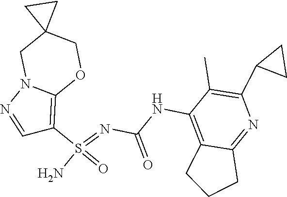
C(NC1=C2C(=NC(C3CC3)=C1C)CCC2)(N=S(N)(=O)C1=C2N(N=C1)CC1(CO2)CC1)=O
